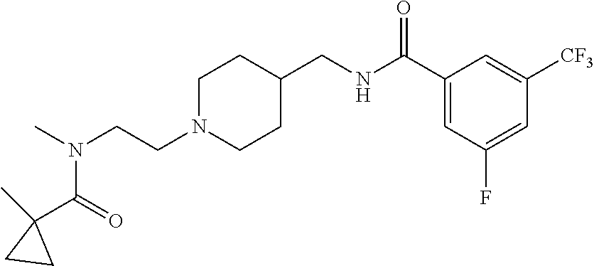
N(CCN1CCC(CNC(C2=CC(F)=CC([CF3])=C2)=O)CC1)(C)C(C1(C)CC1)=O
